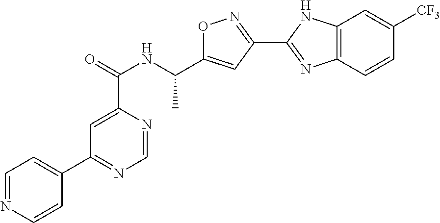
C1=NC(C(=O)NC(C2=CC(C3=NC4=C(N3)C=C([CF3])C=C4)=NO2)C)=CC(C2=CC=NC=C2)=N1
